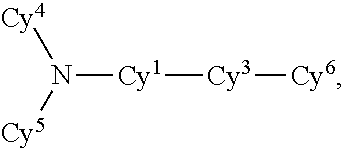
N([Cy1][Cy3][Cy6])([Cy5])[Cy4]
